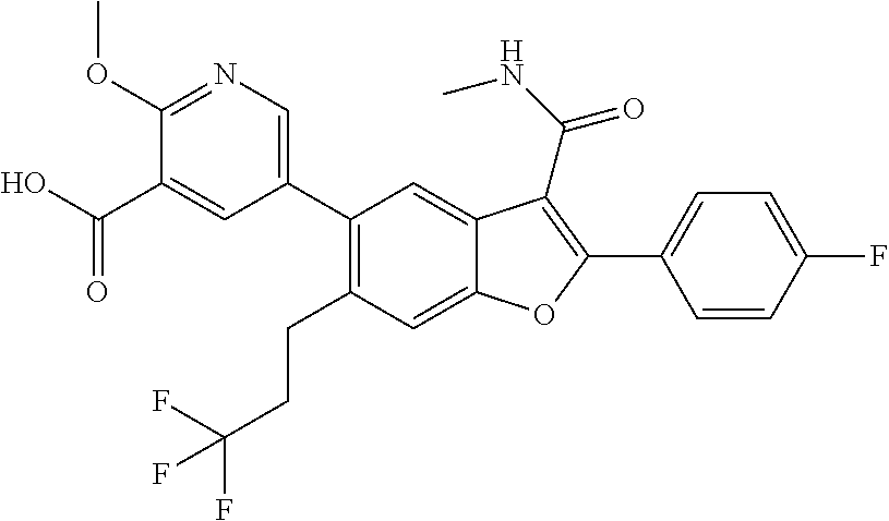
C1(CCC(F)(F)F)=C(C2=CN=C(OC)C(C(O)=O)=C2)C=C2C(=C1)OC(C1=CC=C(F)C=C1)=C2C(NC)=O
